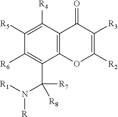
C1([R5])=C([R4])C2=C(C(C([R7])([R8])N([R1])[R])=C1[R6])OC([R2])=C([R3])C2=O
